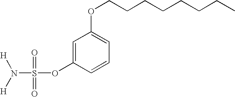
N(S(OC1=CC(OCCCCCCCC)=CC=C1)(=O)=O)([H])[H]
